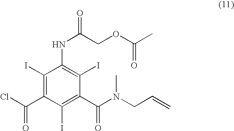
C1(I)=C(C(Cl)=O)C(I)=C(C(N(CC=C)C)=O)C(I)=C1NC(COC(C)=O)=O
